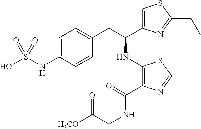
S(O)(NC1=CC=C(CC(C2=CSC(CC)=N2)NC2=C(C(=O)NCC([H3CO])=O)N=CS2)C=C1)(=O)=O
